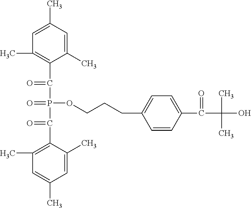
C1(C)=CC(C)=CC(C)=C1C(=O)P(C(C1=C(C)C=C(C)C=C1C)=O)(=O)OCCCC1=CC=C(C(=O)C(C)(C)O)C=C1
